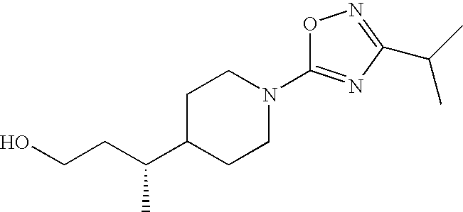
C1C(C(CCO)C)CCN(C2=NC(C(C)C)=NO2)C1
